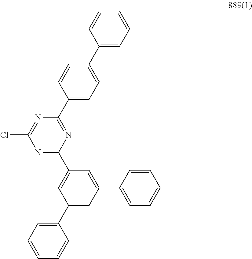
N1=C(C2=CC(C3=CC=CC=C3)=CC(C3=CC=CC=C3)=C2)N=C(C2=CC=C(C3=CC=CC=C3)C=C2)N=C1Cl
